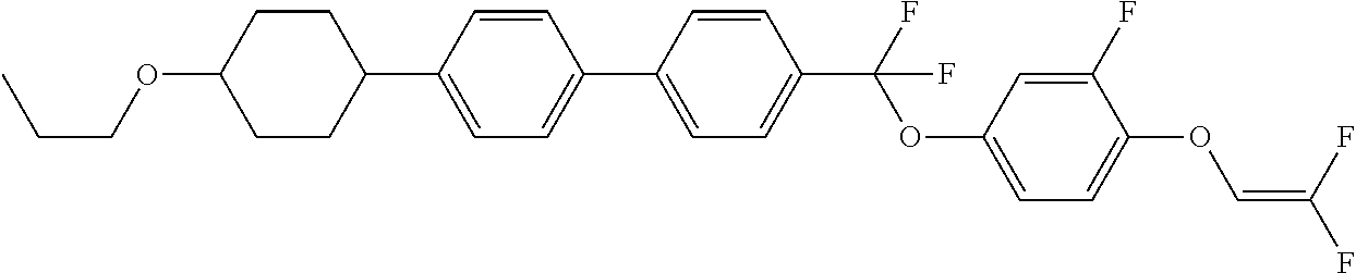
C1CC(C2=CC=C(C3=CC=C(C(F)(OC4=CC=C(OC=C(F)F)C(F)=C4)F)C=C3)C=C2)CCC1OCCC
